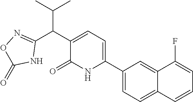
C1(C2=CC=C(C(C(C)C)C3=NOC(=O)N3)C(=O)N2)=CC=C2C(=C1)C(F)=CC=C2
